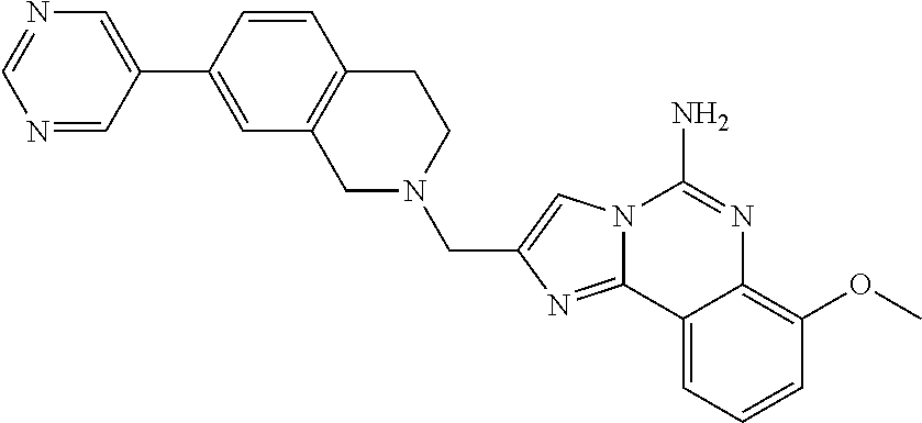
C12=C(CN(CC3=CN4C(=N3)C3=CC=CC(OC)=C3N=C4N)CC1)C=C(C1=CN=CN=C1)C=C2
